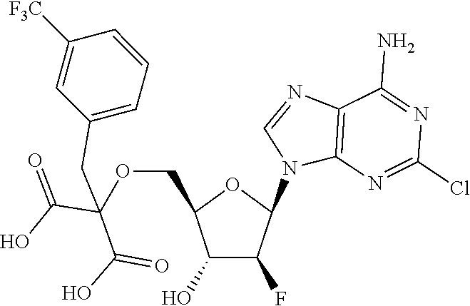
C12=C(N=C(Cl)N=C1N)N(C1OC(COC(C(=O)O)(C(O)=O)CC3=CC=CC([F3C])=C3)C(O)C1F)C=N2
